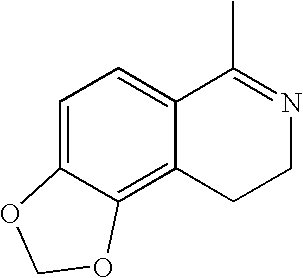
C1=C2C(=C3C(=C1)C(C)=NCC3)OCO2
